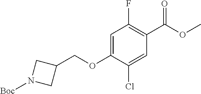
C1=C(OCC2CN([Boc])C2)C(Cl)=CC(C(OC)=O)=C1F
